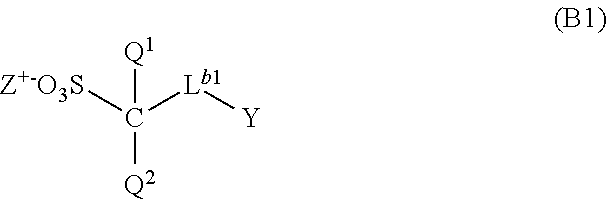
C([Q2])([Z+-O3S])([Lb1][Y])[Q1]
